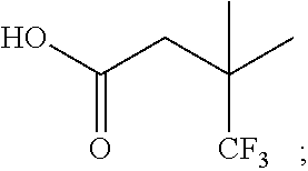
OC(CC(C)(C)[CF3])=O
